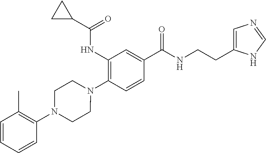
C1(NC(=O)C2CC2)=C(N2CCN(C3=C(C)C=CC=C3)CC2)C=CC(C(NCCC2=CN=CN2)=O)=C1
